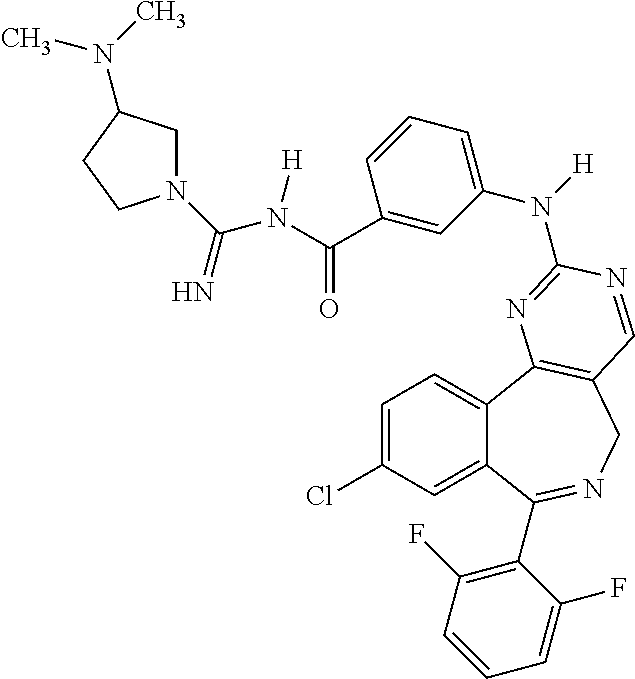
C1=C(Cl)C=C2C(=C1)C1=C(CN=C2C2=C(F)C=CC=C2F)C=NC(N(C2=CC=CC(C(=O)N([H])C(=N)N3CC(N(C)C)CC3)=C2)[H])=N1
